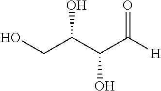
[H]C(C(C(CO)O)O)=O
